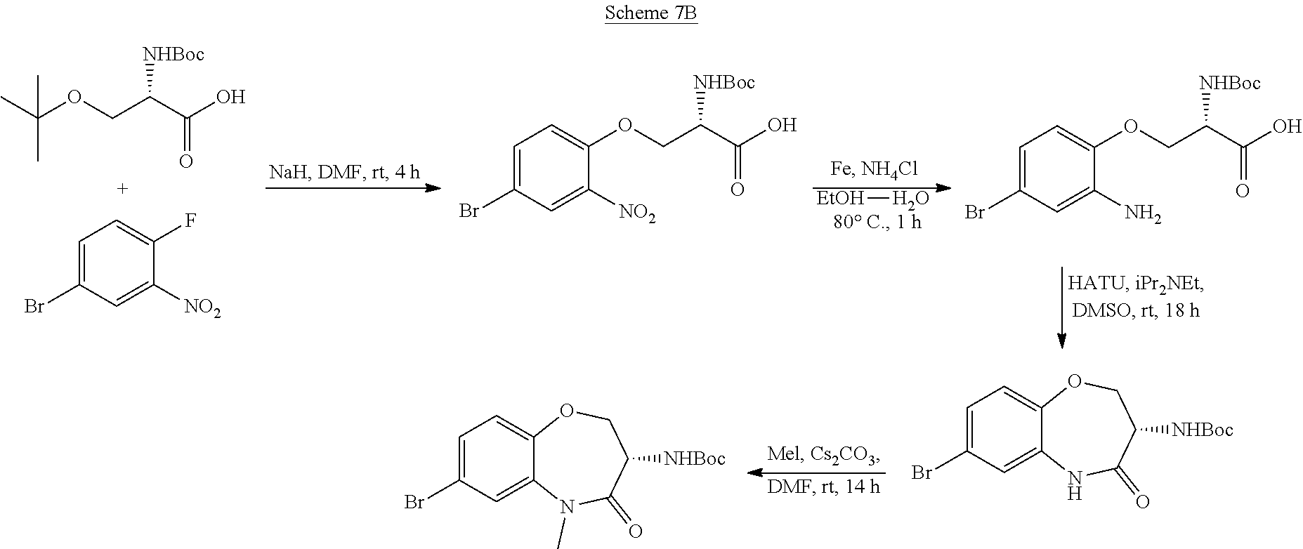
[EtOH]O.CC(OCC(C(O)=O)[NHBoc])(C)C.C1=C(Br)C=C([NO2])C(F)=C1.C1=C(Br)C=C(N)C(OCC(C(O)=O)[NHBoc])=C1.C1=C(Br)C=C([NO2])C(OCC(C(O)=O)[NHBoc])=C1.C1=C(Br)C=C2C(=C1)OCC([NHBoc])C(=O)N2.C1=C(Br)C=C2C(=C1)OCC([NHBoc])C(=O)N2C
